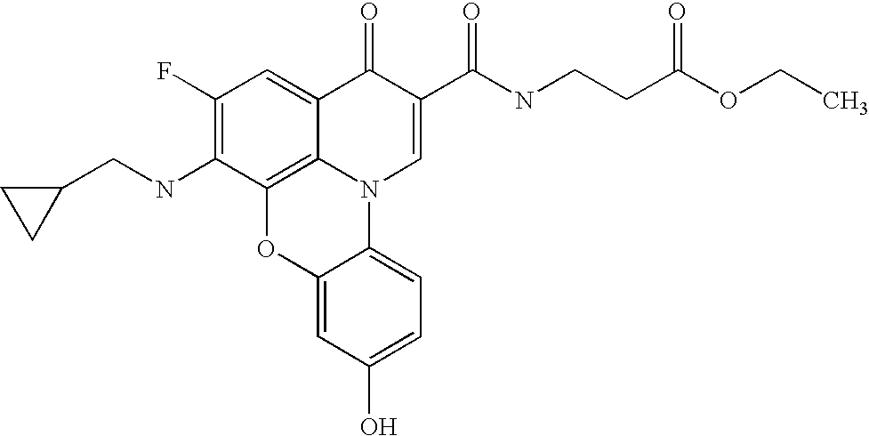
C1(F)=C(NCC2CC2)C2=C3C(=C1)C(=O)C(C(NCCC(=O)OCC)=O)=CN3C1=CC=C(O)C=C1O2
